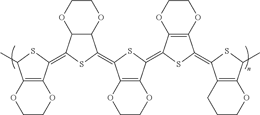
C12=C(OCCO1)C(C)SC2=C1C2C(OCCO2)C(=C2C3=C(OCCO3)C(=C3C4=C(OCCO4)C(=C4C5=C(OCCC5)C(C)S4)S3)S2)S1
